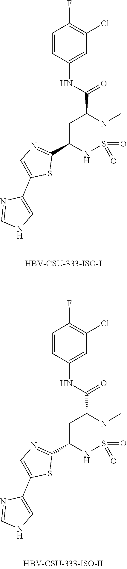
C1=CC(NC(=O)C2CC(C3=NC=C(C4=CNC=N4)S3)NS(=O)(=O)N2C)=CC(Cl)=C1F.C1=CC(NC(=O)C2CC(C3=NC=C(C4=CNC=N4)S3)NS(=O)(=O)N2C)=CC(Cl)=C1F
